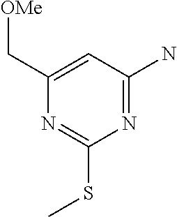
C1(C[OMe])=CC(N)=NC(SC)=N1
